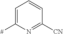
C1=C([#])N=C([CN])C=C1
